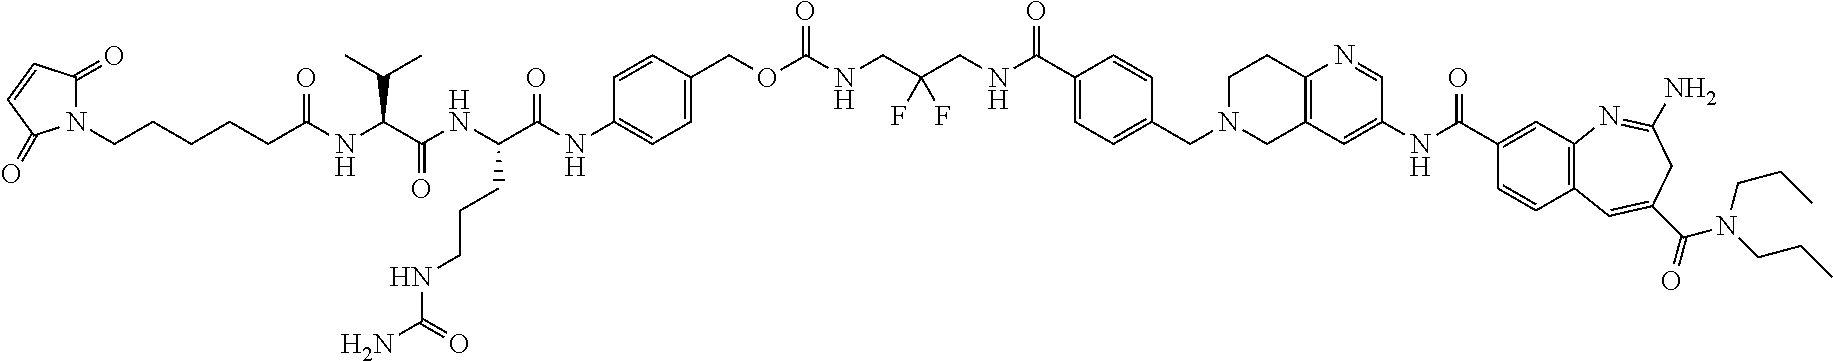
C1C2=C(CCN1CC1=CC=C(C(NCC(CNC(OCC3=CC=C(NC(C(NC(C(NC(CCCCCN4C(=O)C=CC4=O)=O)C(C)C)=O)CCCNC(N)=O)=O)C=C3)=O)(F)F)=O)C=C1)N=CC(NC(C1=CC3=C(C=C1)C=C(C(=O)N(CCC)CCC)CC(N)=N3)=O)=C2
